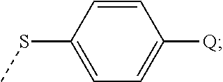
C1=CC(SC)=CC=C1[Q]
